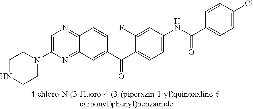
C1NCCN(C2=CN=C3C(=N2)C=C(C(C2=CC=C(NC(=O)C4=CC=C(Cl)C=C4)C=C2F)=O)C=C3)C1
